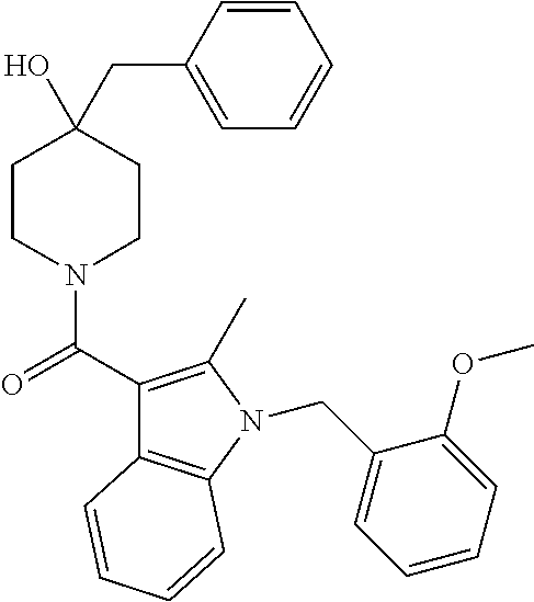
C12=C(N(CC3=CC=CC=C3OC)C(C)=C1C(=O)N1CCC(O)(CC3=CC=CC=C3)CC1)C=CC=C2
